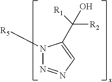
N1([R5])N=NC=C1C(O)([R1])[R2]
